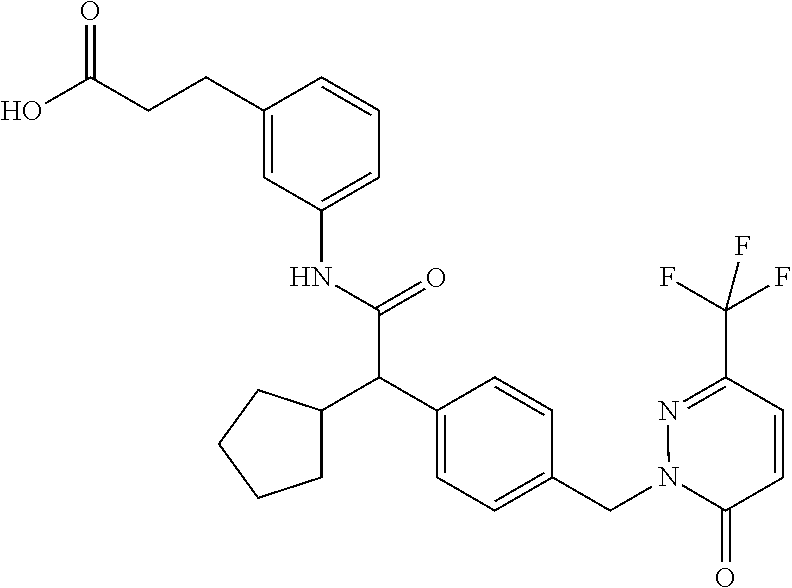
C(C(O)=O)CC1=CC(NC(C(C2=CC=C(CN3C(=O)C=CC(C(F)(F)F)=N3)C=C2)C2CCCC2)=O)=CC=C1
